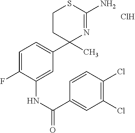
C1=C(F)C(NC(C2=CC(Cl)=C(Cl)C=C2)=O)=CC(C2(C)N=C(N)SCC2)=C1.Cl
